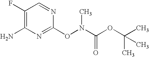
C1(F)=C(N)N=C(ON(C(OC(C)(C)C)=O)C)N=C1
